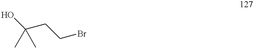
OC(CCBr)(C)C
